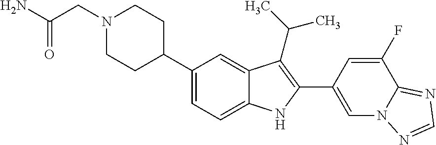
N1(CC(N)=O)CCC(C2=CC=C3C(=C2)C(C(C)C)=C(C2=CN4C(=NC=N4)C(F)=C2)N3)CC1
